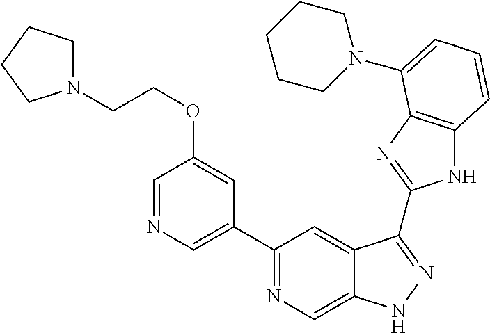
C1(C2=NC=C3C(=C2)C(C2=NC4=C(N2)C=CC=C4N2CCCCC2)=NN3)=CN=CC(OCCN2CCCC2)=C1
